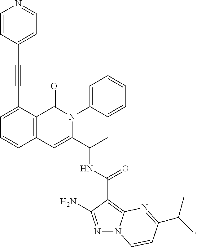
C1=C(C#CC2=CC=NC=C2)C2=C(C=C1)C=C(C(C)NC(C1=C3N(N=C1N)C=CC(C(C)C)=N3)=O)N(C1=CC=CC=C1)C2=O
